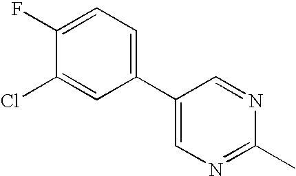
ClC1=CC(C2=CN=C(C)N=C2)=CC=C1F
